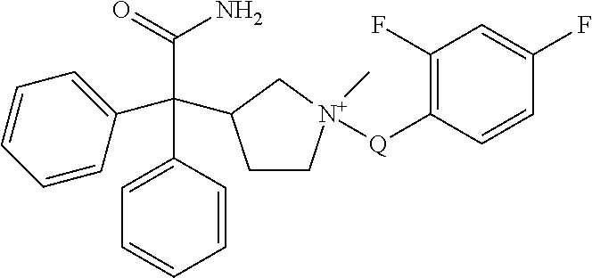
C(C1=CC=CC=C1)(C1=CC=CC=C1)(C1CC[N+]([Q]C2=C(F)C=C(F)C=C2)(C)C1)C(=O)N
